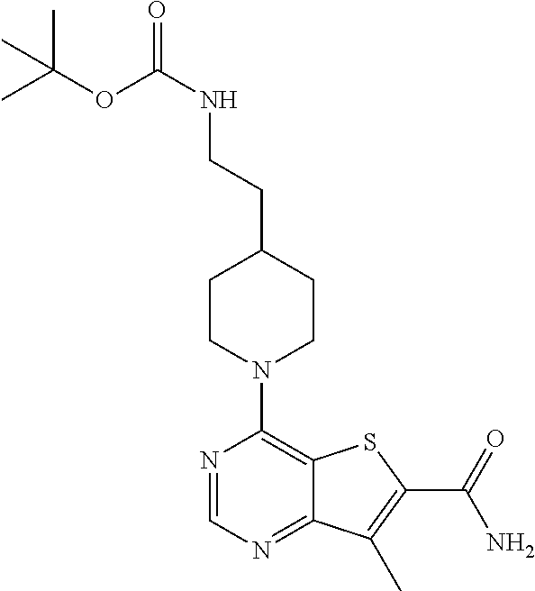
N1=CN=C2C(=C1N1CCC(CCNC(OC(C)(C)C)=O)CC1)SC(C(=O)N)=C2C
